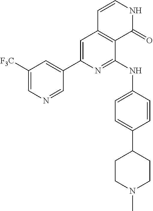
C1([F3C])=CN=CC(C2=CC3=C(C(NC4=CC=C(C5CCN(C)CC5)C=C4)=N2)C(=O)NC=C3)=C1
